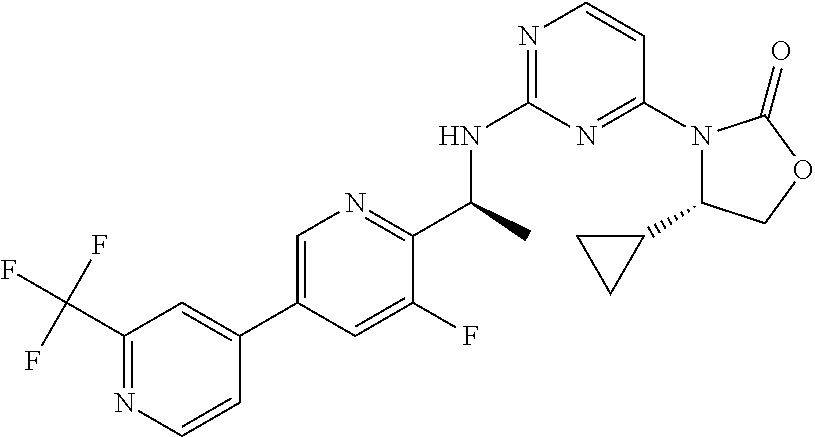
C1(C2CC2)N(C2=NC(NC(C3=NC=C(C4=CC(C(F)(F)F)=NC=C4)C=C3F)C)=NC=C2)C(=O)OC1
